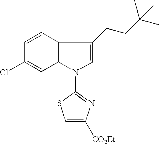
C12=C(C=CC(Cl)=C1)C(CCC(C)(C)C)=CN2C1=NC([CO2Et])=CS1
